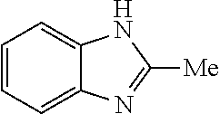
C1=CC=C2C(=C1)NC([Me])=N2
